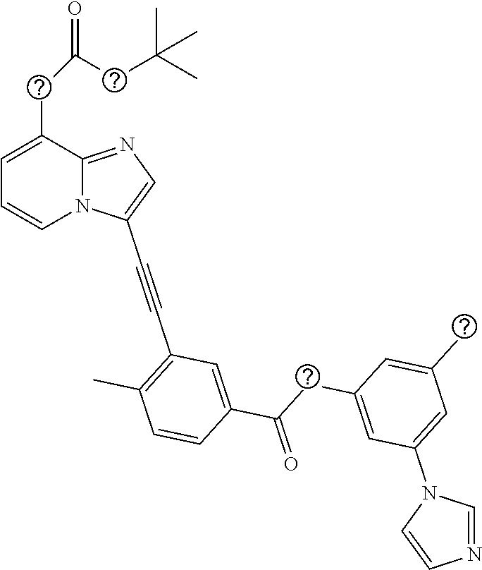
C1=C(CC(CC(C)(C)C)=O)C2=NC=C(C#CC3=C(C)C=CC(C(CC4=CC(N5C=CN=C5)=CC(C)=C4)=O)=C3)N2C=C1
